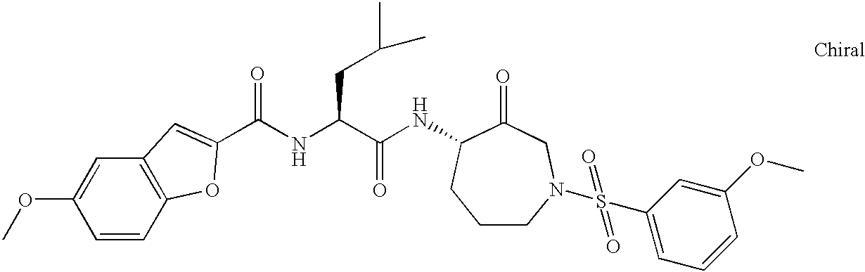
C1=CC2=C(C=C1OC)C=C(C(NC(C(NC1C(=O)CN(S(C3=CC=CC(OC)=C3)(=O)=O)CCC1)=O)CC(C)C)=O)O2
